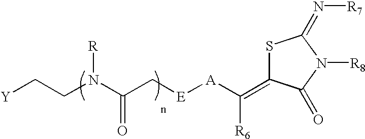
[Y]CCN(C(C[E][A]C([R6])=C1SC(=N[R7])N([R8])C1=O)=O)[R]
